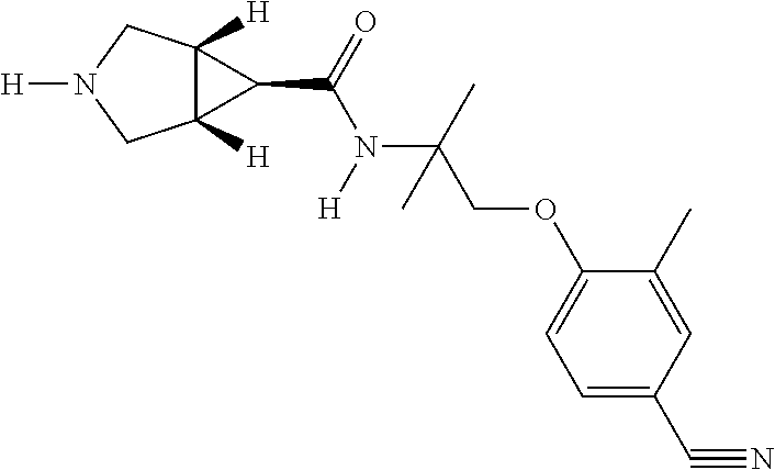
C12([H])C([H])(CN([H])C1)C2C(=O)N([H])C(C)(COC1=CC=C(C#N)C=C1C)C
